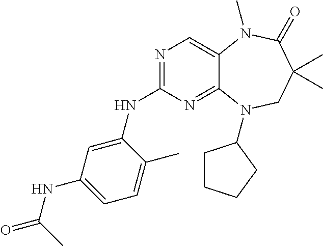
N1=C(NC2=CC(NC(=O)C)=CC=C2C)N=C2C(=C1)N(C)C(=O)C(C)(C)CN2C1CCCC1
